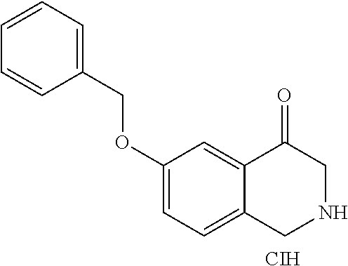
C1(OCC2=CC=CC=C2)=CC=C2C(=C1)C(=O)CNC2.[CIH]
